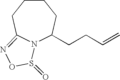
N12C(CCC=C)CCCCC1=NOS2=O
